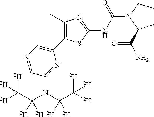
N1=CC(N(C(C([D])([D])[D])([D])[D])C(C([D])([D])[D])([D])[D])=NC(C2=C(C)N=C(NC(=O)N3CCCC3C(=O)N)S2)=C1
